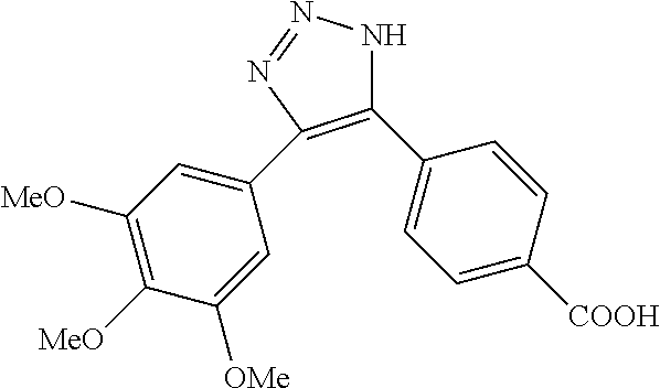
C1(C2=CC=C([COOH])C=C2)=C(C2=CC([MeO])=C([MeO])C([OMe])=C2)N=NN1
